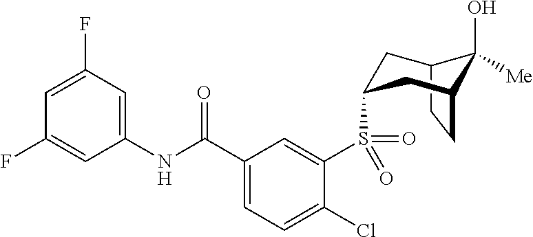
C12CCC(CC(S(C3=CC(C(NC4=CC(F)=CC(F)=C4)=O)=CC=C3Cl)(=O)=O)C1)C2(O)[Me]
